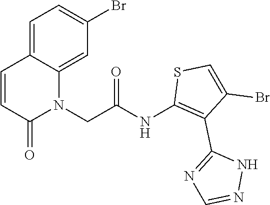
N1(CC(=O)NC2=C(C3=NC=NN3)C(Br)=CS2)C(=O)C=CC2=CC=C(Br)C=C12
